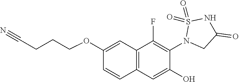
C12=C(C=C(O)C(N3CC(=O)NS3(=O)=O)=C1F)C=CC(OCCCC#N)=C2
